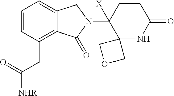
C1=CC(CC([NHR])=O)=C2C(=C1)CN(C1([X])C3(NC(=O)CC1)COC3)C2=O
